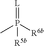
CP([R6b])([R5b])=[L]
